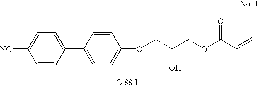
C1=C(C2=CC=C(OCC(COC(C=C)=O)O)C=C2)C=CC([NC])=C1
